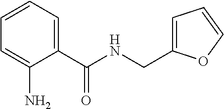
C1(C(NCC2=CC=CO2)=O)=CC=CC=C1N
